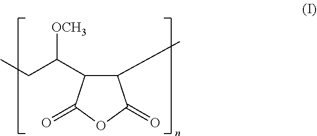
C1(C)C(C(CC)[OCH3])C(=O)OC1=O
